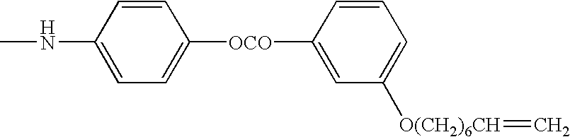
CNC1=CC=C([OCO]C2=CC([O(CH2)6CH]=C)=CC=C2)C=C1
